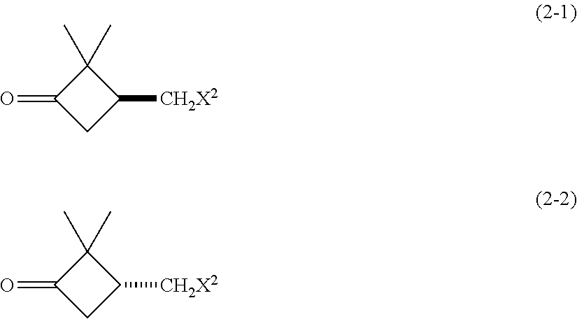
C1(=O)CC([CH2X2])C1(C)C.C1(=O)CC([CH2X2])C1(C)C
